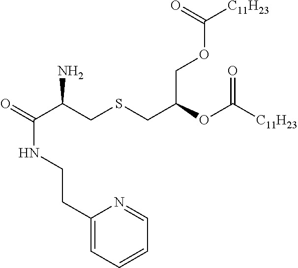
O=C(C(CSCC(OC([C11H23])=O)COC([C11H23])=O)N)NCCC1=CC=CC=N1
